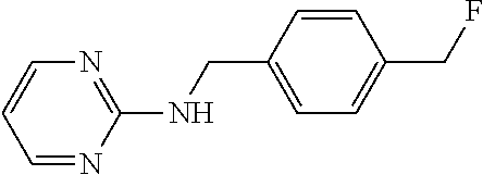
C1=CC(CNC2=NC=CC=N2)=CC=C1CF
